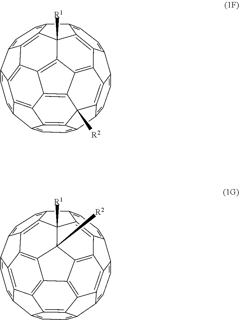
C1=C2C3=C4C5=C6C7=C8C9=C%10C%11([R2])C7=C5C5=C3C(=C1)C1=CC=C(C%11=C15)C%10=CC=C9C1=CC=C3C5=CC=C2C4=C5C6([R1])C3=C81.C1=C2C3=C4C(=C1)C1=CC=C5C6=C1C4=C1C4=C3C3=C7C8([R1])C4([R2])C4=C9C%10=C(C6=C14)C5=CC=C%10C1=CC=C(C7=CC=C23)C8=C91
